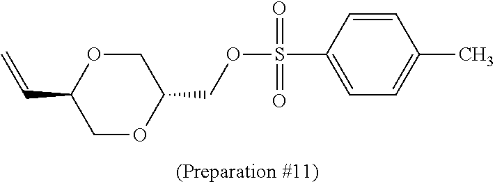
C=CC1COC(COS(C2=CC=C(C)C=C2)(=O)=O)CO1
